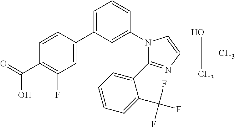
C1(C2=NC(C(O)(C)C)=CN2C2=CC(C3=CC(F)=C(C(=O)O)C=C3)=CC=C2)=CC=CC=C1C(F)(F)F
